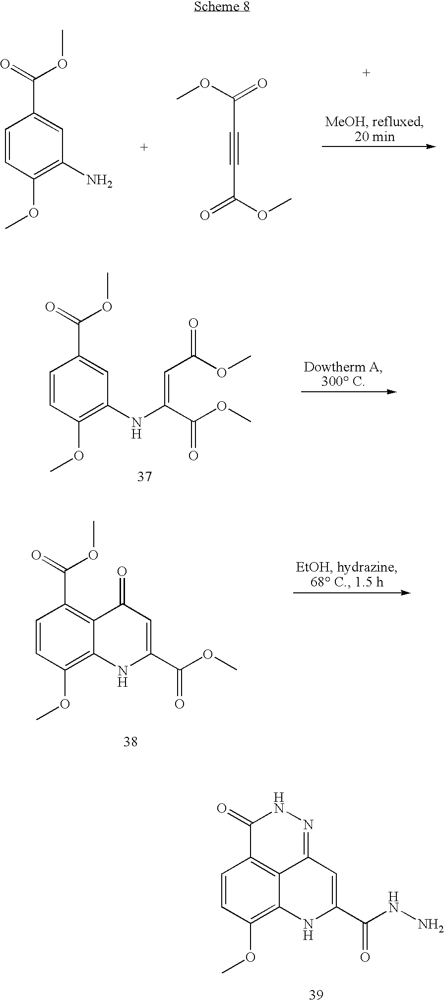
C1=CC(OC)=C(NC(=CC(OC)=O)C(OC)=O)C=C1C(=O)OC.C1=CC(OC)=C2C(=C1C(=O)OC)C(=O)C=C(C(OC)=O)N2.C1=CC(OC)=C2C3=C1C(=O)NN=C3C=C(C(NN)=O)N2.C1=CC(OC)=C(N)C=C1C(=O)OC.C(#CC(=O)OC)C(=O)OC
